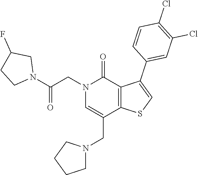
C1=C(C2=CSC3=C2C(=O)N(CC(N2CCC(F)C2)=O)C=C3CN2CCCC2)C=CC(Cl)=C1Cl
